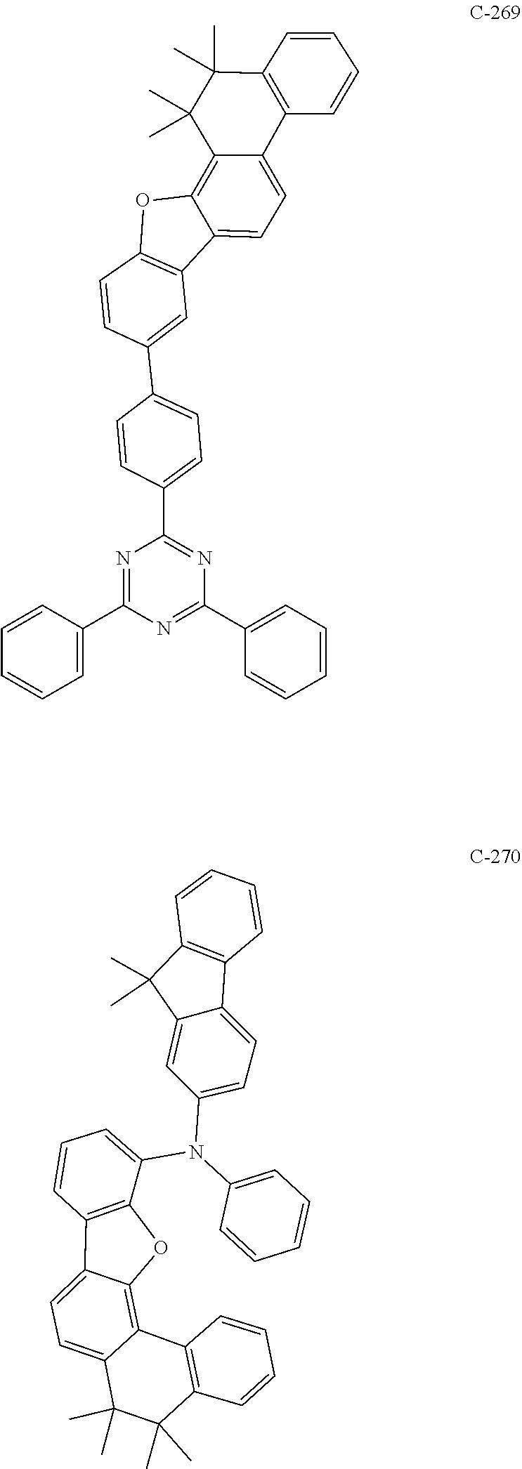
C1=CC2=C(C(N(C3=CC=C4C5=C(C=CC=C5)C(C)(C)C4=C3)C3=CC=CC=C3)=C1)OC1=C3C4=C(C=CC=C4)C(C)(C)C(C)(C)C3=CC=C21.C12=C(C=CC=C1)C1=CC=C3C(=C1C(C)(C)C2(C)C)OC1=C3C=C(C2=CC=C(C3=NC(C4=CC=CC=C4)=NC(C4=CC=CC=C4)=N3)C=C2)C=C1
